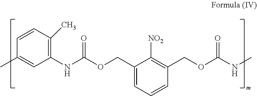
C1(NC(OCC2=CC=CC(COC(=O)NC)=C2[NO2])=O)=C(C)C=CC(C)=C1
